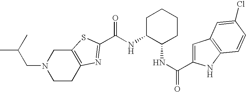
N(C1C(NC(=O)C2=CC3=C(N2)C=CC(Cl)=C3)CCCC1)C(=O)C1=NC2=C(CN(CC(C)C)CC2)S1
